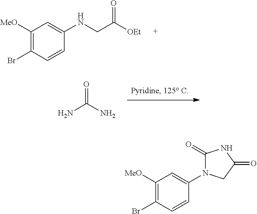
NC(=O)N.C1([MeO])=C(Br)C=CC(NCC(=O)[OEt])=C1.C1([MeO])=C(Br)C=CC(N2C(=O)NC(=O)C2)=C1
